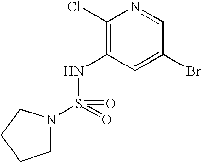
C1(Cl)=C(NS(=O)(=O)N2CCCC2)C=C(Br)C=N1
